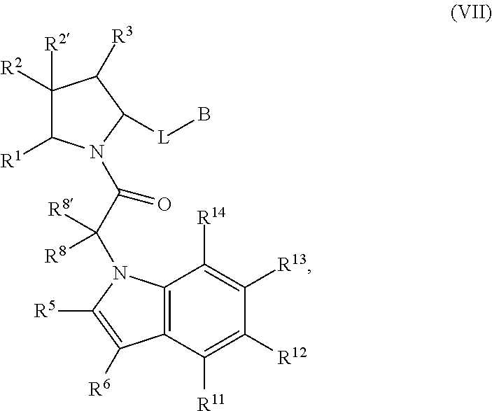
C1([R2])([R2])C([R1])N(C(C(N2C3=C(C([R6])=C2[R5])C([R11])=C([R12])C([R13])=C3[R14])([R8])[R8])=O)C([L]B)C1[R3]
